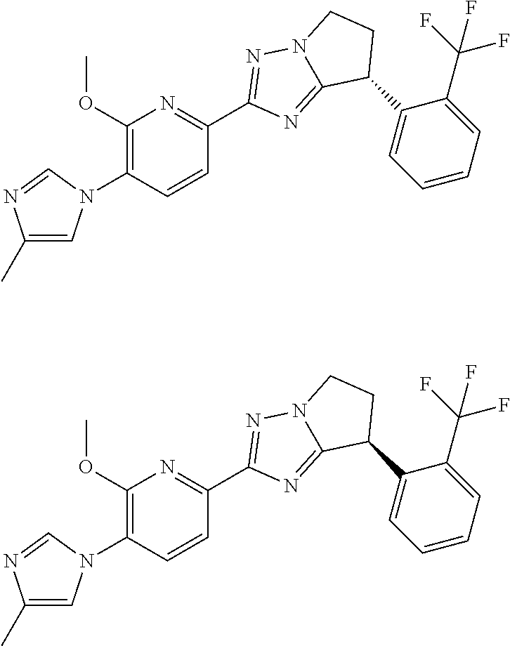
C12=NC(C3=NC(OC)=C(N4C=C(C)N=C4)C=C3)=NN1CCC2C1=CC=CC=C1C(F)(F)F.C12=NC(C3=NC(OC)=C(N4C=C(C)N=C4)C=C3)=NN1CCC2C1=CC=CC=C1C(F)(F)F
